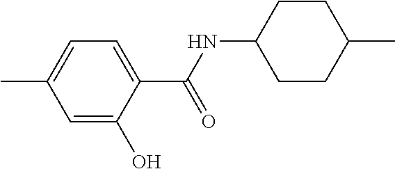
C1=C(C)C=C(O)C(C(=O)NC2CCC(C)CC2)=C1
